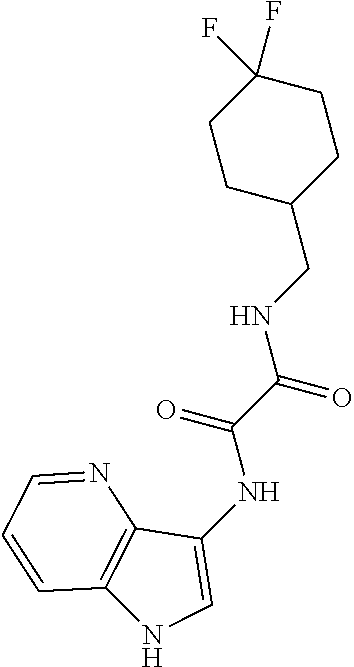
C1CC(CNC(C(=O)NC2=CNC3=C2N=CC=C3)=O)CCC1(F)F
